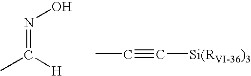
CC([H])=NO.CC#C[Si(RVI-36)3]
